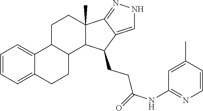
C1=CC=C2C(=C1)C1CCC3(C)C4=NNC=C4C(CCC(=O)NC4=NC=CC(C)=C4)C3C1CC2
